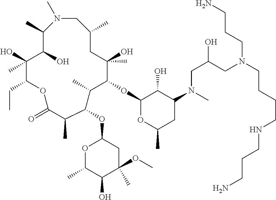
N1(C)CC(C)CC(O)(C)C(OC2OC(C)CC(N(CC(CN(CCCCNCCCN)CCCN)O)C)C2O)C(C)C(OC2OC(C)C(O)C(C)(OC)C2)C(C)C(=O)OC(CC)C(O)(C)C(O)C1C
